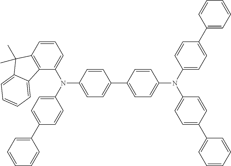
C12=C(C=CC=C1N(C1=CC=C(C3=CC=CC=C3)C=C1)C1=CC=C(C3=CC=C(N(C4=CC=C(C5=CC=CC=C5)C=C4)C4=CC=C(C5=CC=CC=C5)C=C4)C=C3)C=C1)C(C)(C)C1=CC=CC=C21
